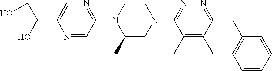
N1=CC(N2C(C)CN(C3=NN=C(CC4=CC=CC=C4)C(C)=C3C)CC2)=NC=C1C(O)CO
